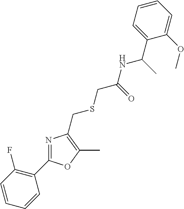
C1=CC(F)=C(C2=NC(CSCC(NC(C3=CC=CC=C3OC)C)=O)=C(C)O2)C=C1
